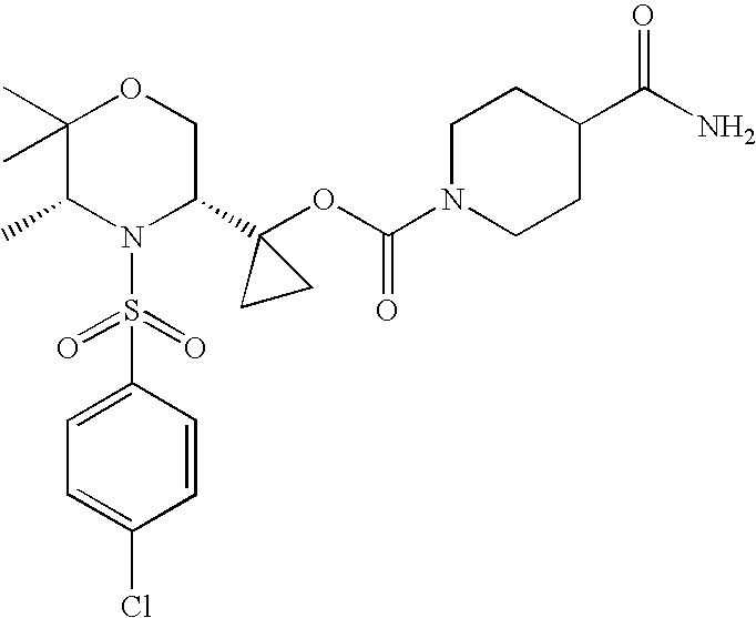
C1=C(S(=O)(=O)N2C(C3(OC(=O)N4CCC(C(N)=O)CC4)CC3)COC(C)(C)C2C)C=CC(Cl)=C1
